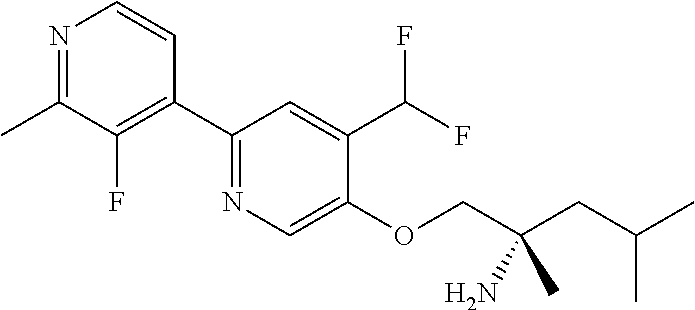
C1(C2=C(F)C(C)=NC=C2)=NC=C(OCC(CC(C)C)(C)N)C(C(F)F)=C1
